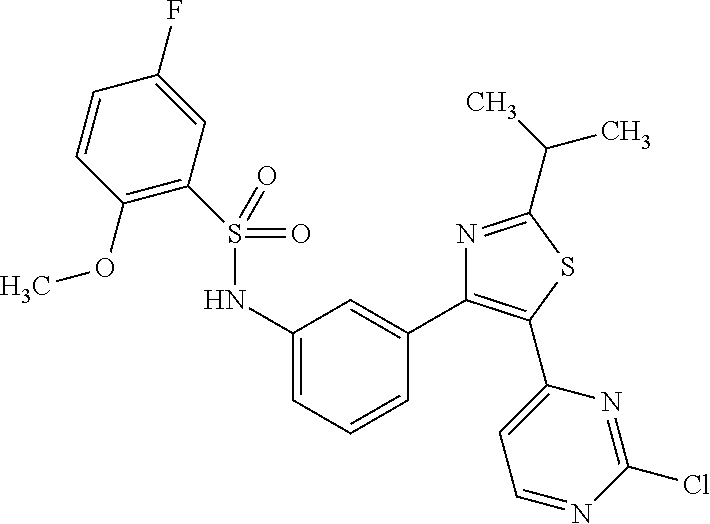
C1(S(NC2=CC=CC(C3=C(C4=CC=NC(Cl)=N4)SC(C(C)C)=N3)=C2)(=O)=O)=C(OC)C=CC(F)=C1
